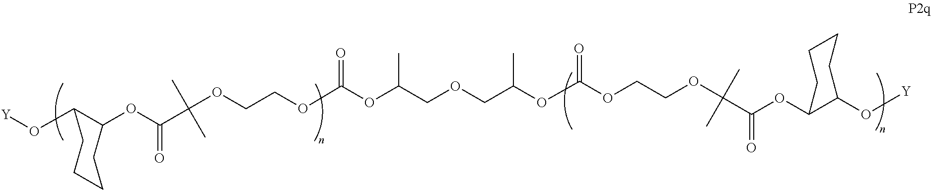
[Y]OC1C(OC(C(C)(C)OCCOC(=O)OC(C)COCC(C)OC(=O)OCCOC(C)(C)C(=O)OC2C(O[Y])CCCC2)=O)CCCC1
